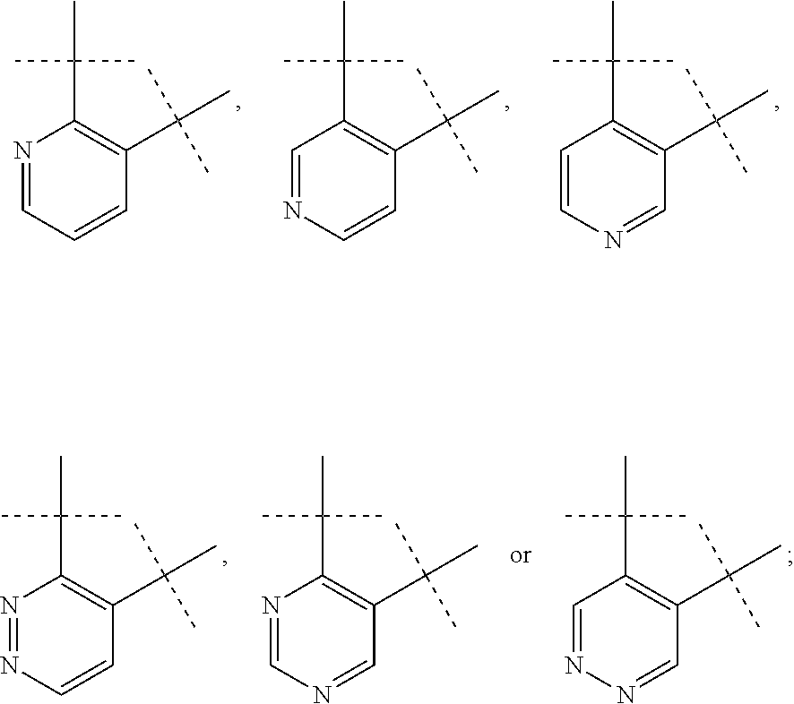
C1=CN=CC(C(C)(C)C)=C1C(C)(C)C.C1=NC=CC(C(C)(C)C)=C1C(C)(C)C.N1=CC=CC(C(C)(C)C)=C1C(C)(C)C.C1=NN=CC(C(C)(C)C)=C1C(C)(C)C.N1=NC=CC(C(C)(C)C)=C1C(C)(C)C.N1=CN=CC(C(C)(C)C)=C1C(C)(C)C
